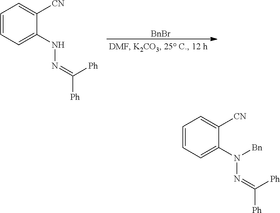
C1=CC=C(NN=C([Ph])[Ph])C([CN])=C1.[BnBr].C1=CC=C(N(N=C([Ph])[Ph])[Bn])C([CN])=C1
